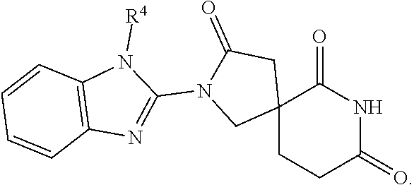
C12(CCC(=O)NC1=O)CC(=O)N(C1=NC3=C(N1[R4])C=CC=C3)C2
